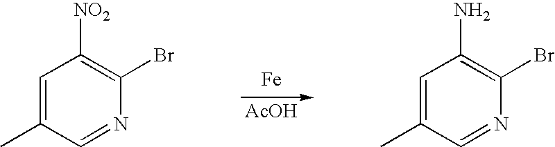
[Fe].[AcOH].C1=C(C)C=NC(Br)=C1[NO2].C1=C(C)C=NC(Br)=C1N
